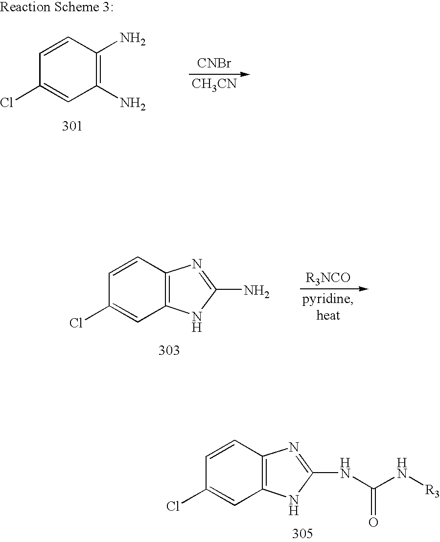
C1=CC2=C(C=C1Cl)NC(N)=N2.C1=CC2=C(C=C1Cl)NC(NC(N[R3])=O)=N2.C1=CC(N)=C(N)C=C1Cl.[CNBr].[CH3CN]
